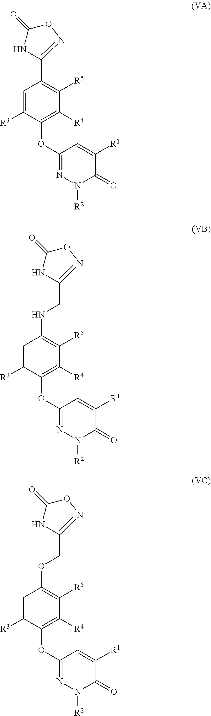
C1=C([R3])C(OC2=NN([R2])C(=O)C([R1])=C2)=C([R4])C([R5])=C1C1=NOC(=O)N1.C1=C([R3])C(OC2=NN([R2])C(=O)C([R1])=C2)=C([R4])C([R5])=C1NCC1=NOC(=O)N1.C1=C([R3])C(OC2=NN([R2])C(=O)C([R1])=C2)=C([R4])C([R5])=C1OCC1=NOC(=O)N1
